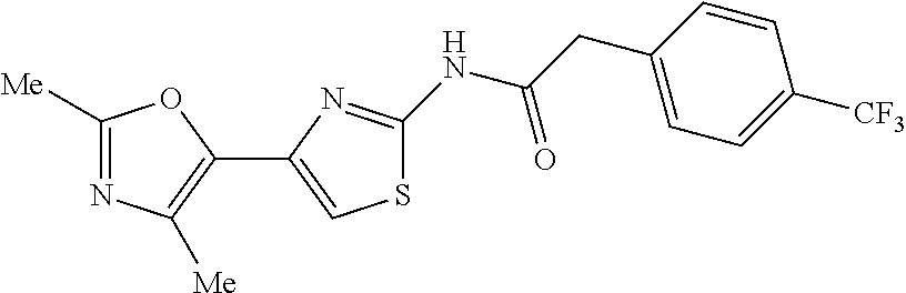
C1([Me])=NC([Me])=C(C2=CSC(NC(CC3=CC=C([CF3])C=C3)=O)=N2)O1
